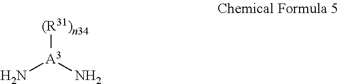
[A3]([(R31)n34])(N)N
